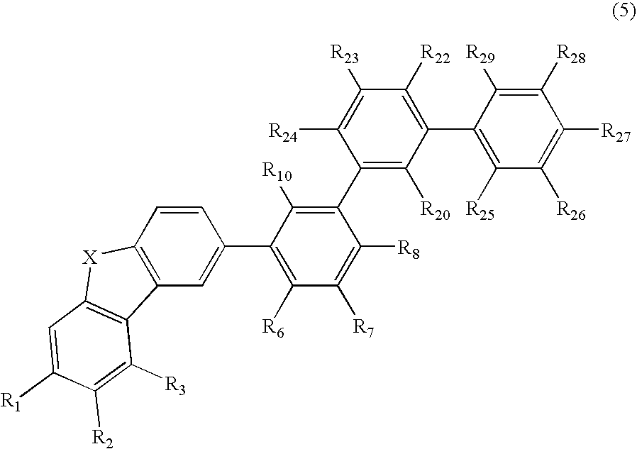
C1=CC2=C(C=C1C1=C([R6])C([R7])=C([R8])C(C3=C([R20])C(C4=C([R25])C([R26])=C([R27])C([R28])=C4[R29])=C([R22])C([R23])=C3[R24])=C1[R10])C1=C([X]2)C=C([R1])C([R2])=C1[R3]
